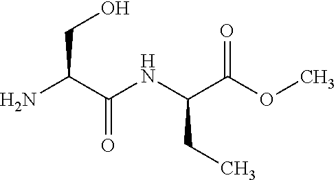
C(C(=O)NC(CC)C(=O)OC)(N)CO
